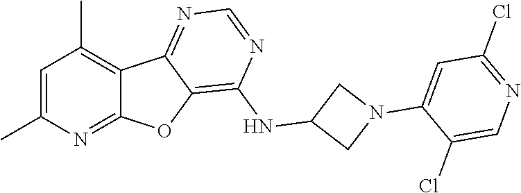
C1=C(C)N=C2C(=C1C)C1=NC=NC(NC3CN(C4=CC(Cl)=NC=C4Cl)C3)=C1O2
